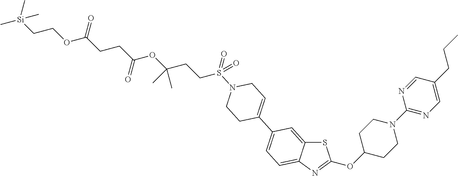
S1C2=CC(C3=CCN(S(=O)(=O)CCC(OC(CCC(OCC[Si](C)(C)C)=O)=O)(C)C)CC3)=CC=C2N=C1OC1CCN(C2=NC=C(CCC)C=N2)CC1
